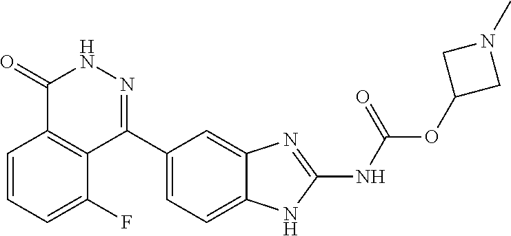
O(C1CN(C)C1)C(=O)NC1=NC2=CC(C3=NNC(=O)C4=C3C(F)=CC=C4)=CC=C2N1
